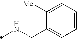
N(CC1=CC=CC=C1[Me])C
